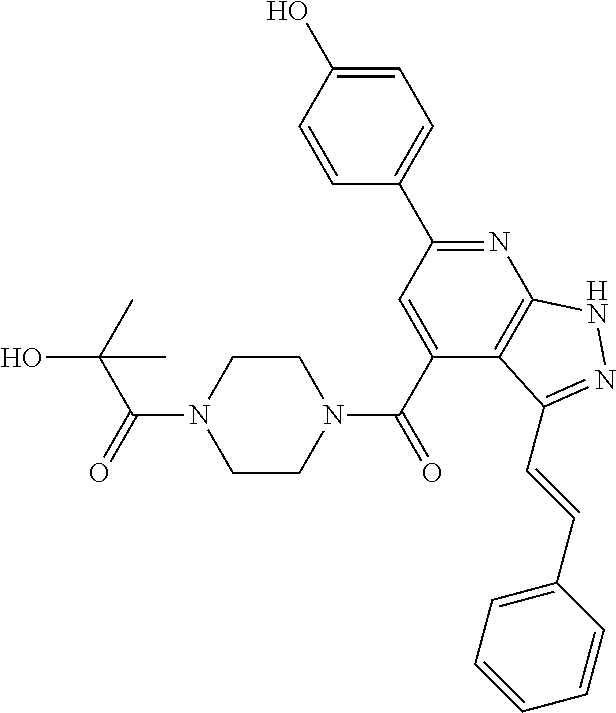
C1=C(O)C=CC(C2=NC3=C(C(C(=O)N4CCN(C(C(C)(O)C)=O)CC4)=C2)C(C=CC2=CC=CC=C2)=NN3)=C1
